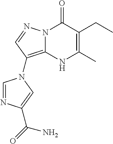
N12C(=C(N3C=NC(C(=O)N)=C3)C=N1)NC(C)=C(CC)C2=O
